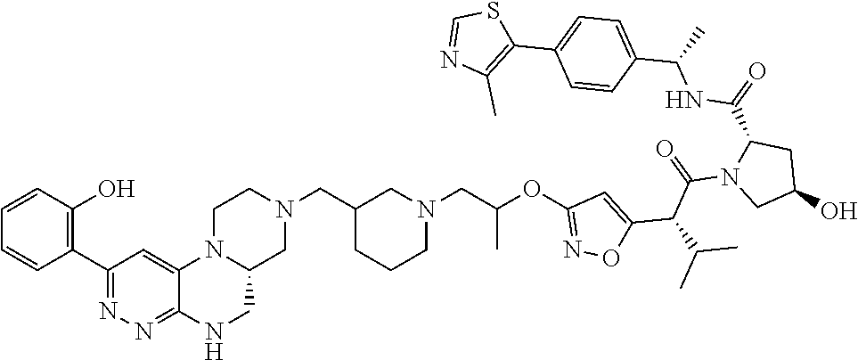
C1N(CC(OC2=NOC(C(C(N3CC(O)CC3C(NC(C)C3=CC=C(C4=C(C)N=CS4)C=C3)=O)=O)C(C)C)=C2)C)CCCC1CN1CCN2C3=CC(C4=C(O)C=CC=C4)=NN=C3NCC2C1
